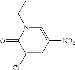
C1(Cl)=CC([NO2])=CN(CC)C1=O
